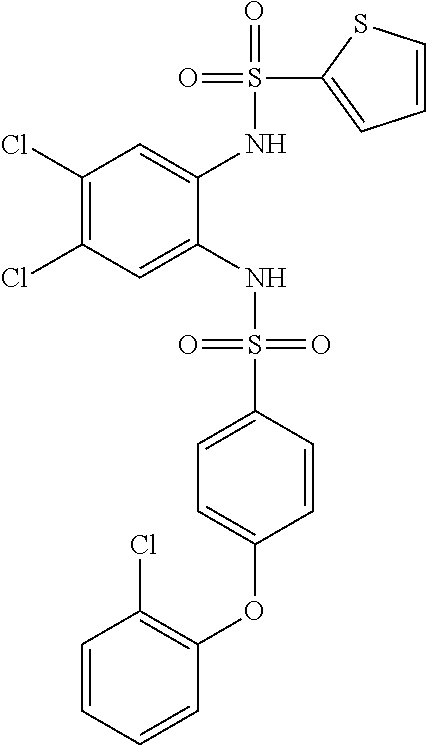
C1(Cl)=C(Cl)C=C(NS(=O)(=O)C2=CC=C(OC3=C(Cl)C=CC=C3)C=C2)C(NS(=O)(C2=CC=CS2)=O)=C1
